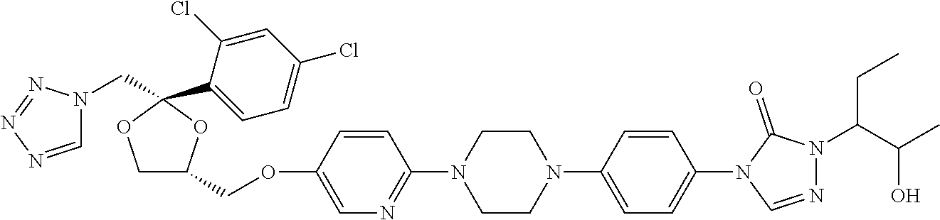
C1C(COC2=CN=C(N3CCN(C4=CC=C(N5C=NN(C(C(C)O)CC)C5=O)C=C4)CC3)C=C2)OC(C2=CC=C(Cl)C=C2Cl)(CN2C=NN=N2)O1
